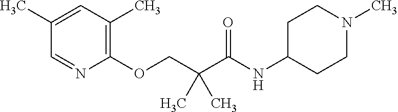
C1(C)=CC(C)=C(OCC(C(NC2CCN(C)CC2)=O)(C)C)N=C1
